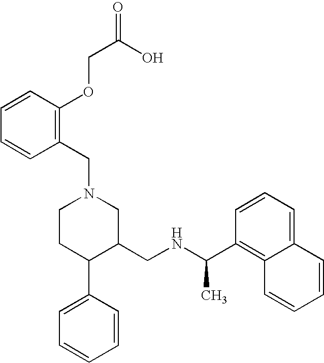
C1CC(C2=CC=CC=C2)C(CNC(C2=C3C(=CC=C2)C=CC=C3)C)CN1CC1=C(OCC(=O)O)C=CC=C1
